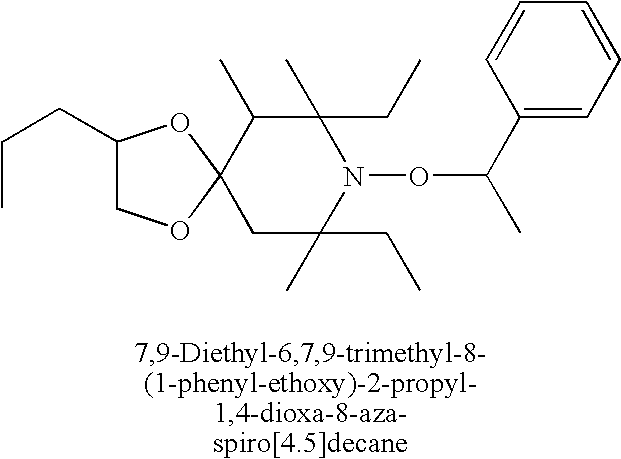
C1(CCC)COC2(O1)C(C)C(C)(CC)N(OC(C)C1=CC=CC=C1)C(C)(CC)C2
